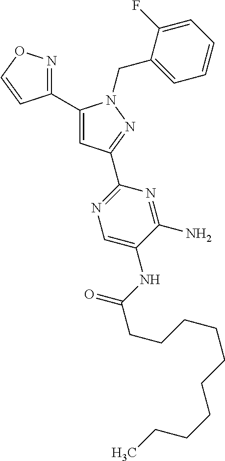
C1(C2=NOC=C2)=CC(C2=NC=C(NC(CCCCCCCCCC)=O)C(N)=N2)=NN1CC1=CC=CC=C1F
